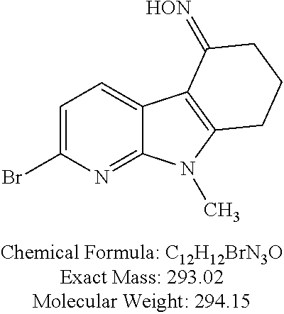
C1=C(Br)N=C2C(=C1)C1=C(N2C)CCCC1=[HON]
